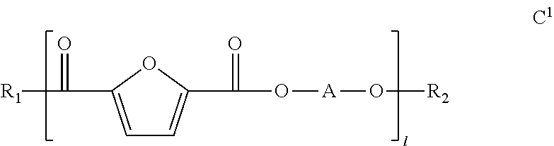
C1=C(C(=O)[R1])OC(C(=O)O[A]O[R2])=C1
